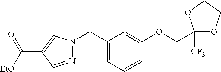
C1(CN2N=CC(C(=O)[EtO])=C2)=CC=CC(OCC2([CF3])OCCO2)=C1
